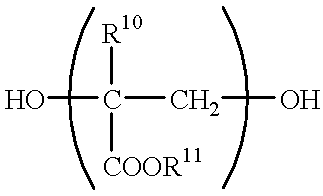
OC(CO)([R10])[COOR11]
